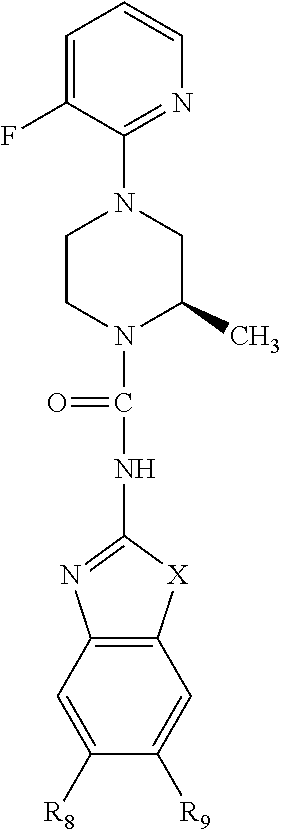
N(C1=NC2=C([X]1)C=C([R9])C([R8])=C2)C(=O)N1C(C)CN(C2=NC=CC=C2F)CC1
